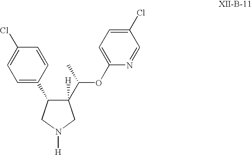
C1(C2C([H])(C(C)OC3=CC=C(Cl)C=N3)CN([H])C2)=CC=C(Cl)C=C1
